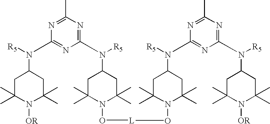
C1C(C)(C)N(O[L]ON2C(C)(C)CC(N(C3=NC(C)=NC(N(C4CC(C)(C)N([OR])C(C)(C)C4)[R5])=N3)[R5])CC2(C)C)C(C)(C)CC1N(C1=NC(N(C2CC(C)(C)N([OR])C(C)(C)C2)[R5])=NC(C)=N1)[R5]
